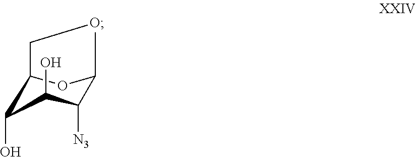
C1([N3])C2OC(CO2)C(O)C1O
